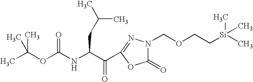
CC(OC(NC(C(=O)C1=NN(COCC[Si](C)(C)C)C(=O)O1)CC(C)C)=O)(C)C
